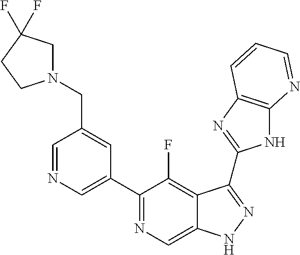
C1=NC=C(C2=NC=C3C(=C2F)C(C2=NC4=C(N2)N=CC=C4)=NN3)C=C1CN1CC(F)(F)CC1
